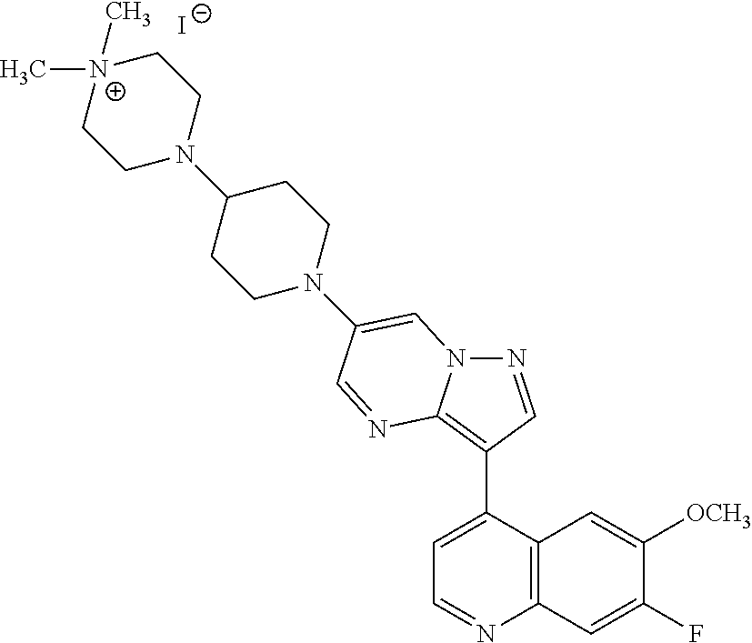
N1=CC(C2=CC=NC3=C2C=C([OCH3])C(F)=C3)=C2N1C=C(N1CCC(N3CC[N+](C)(C)CC3)CC1)C=N2.[I-]
